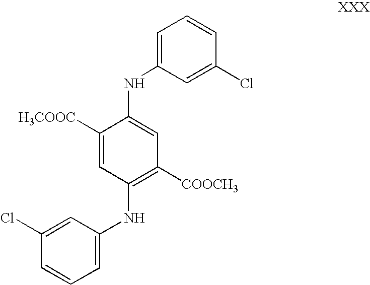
C1(Cl)=CC(NC2=C([COOCH3])C=C(NC3=CC=CC(Cl)=C3)C([H3COOC])=C2)=CC=C1
